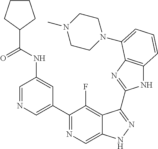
C1=NC=C(C2=NC=C3C(=C2F)C(C2=NC4=C(N2)C=CC=C4N2CCN(C)CC2)=NN3)C=C1NC(=O)C1CCCC1
